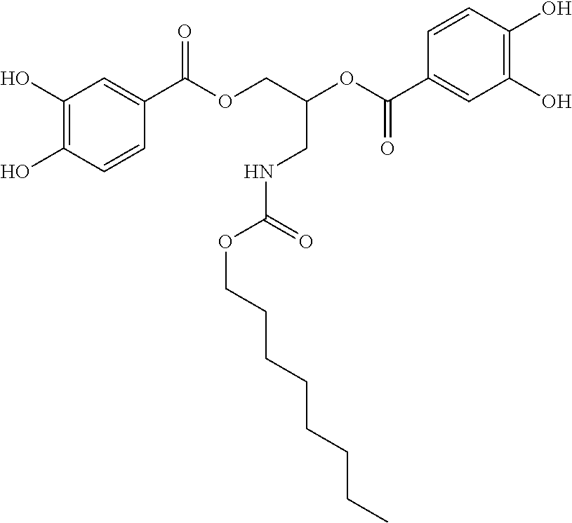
C1(O)=C(O)C=CC(C(OCC(OC(C2=CC(O)=C(O)C=C2)=O)CNC(OCCCCCCCC)=O)=O)=C1
